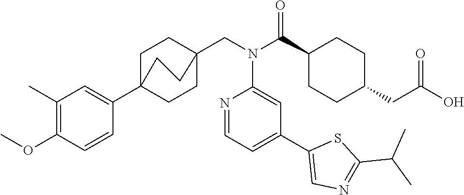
C1(C(N(CC23CCC(C4=CC(C)=C(OC)C=C4)(CC2)CC3)C2=CC(C3=CN=C(C(C)C)S3)=CC=N2)=O)CCC(CC(O)=O)CC1
